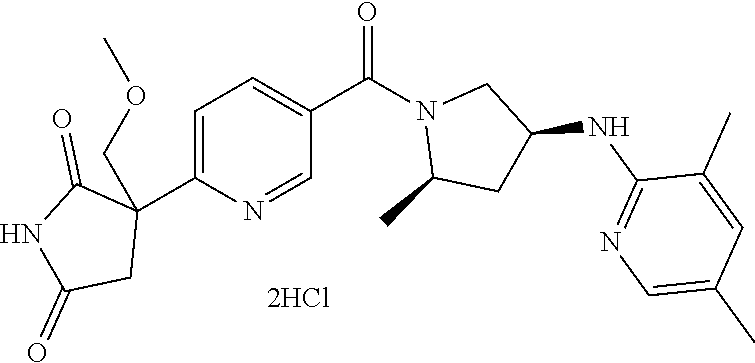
C1=C(C2(COC)C(=O)NC(=O)C2)N=CC(C(N2C(C)CC(NC3=NC=C(C)C=C3C)C2)=O)=C1
